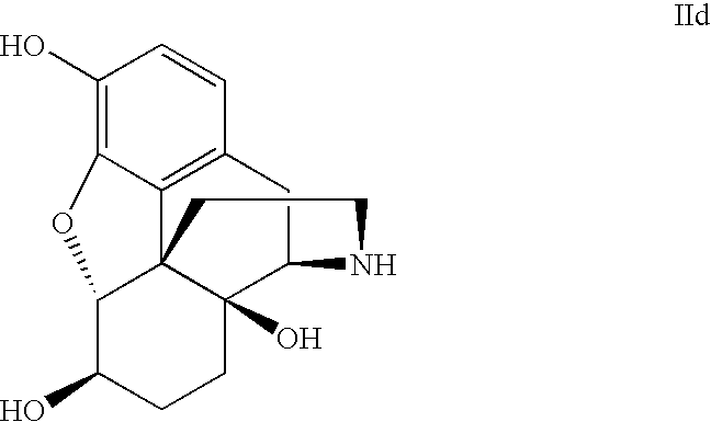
C1(O)=C2C3=C(C=C1)CC1C4(O)C3(C(C(O)CC4)O2)CCN1
